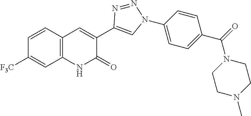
C12=C(C=CC([F3C])=C1)C=C(C1=CN(C3=CC=C(C(=O)N4CCN(C)CC4)C=C3)N=N1)C(=O)N2
